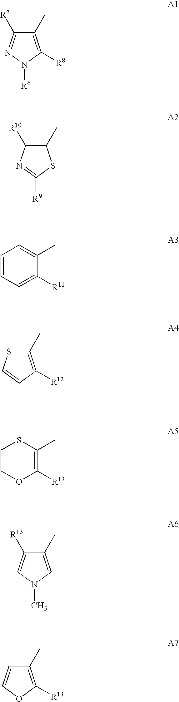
C1(C)=C([R8])N([R6])N=C1[R7].C1(C)=C([R10])N=C([R9])S1.C1=CC=C([R11])C(C)=C1.C1(C)=C([R12])C=CS1.C1COC([R13])=C(C)S1.C1(C)=CN(C)C=C1[R13].C1(C)=C([R13])OC=C1
